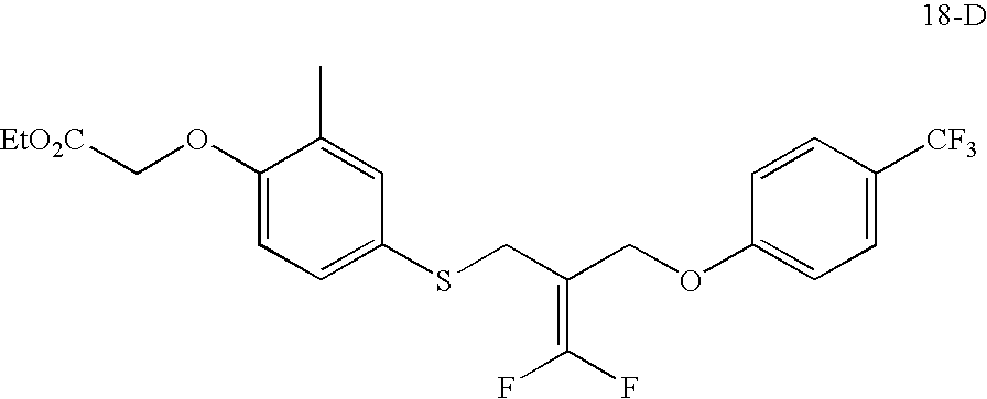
[EtO2C]COC1=CC=C(SCC(COC2=CC=C([CF3])C=C2)=C(F)F)C=C1C
